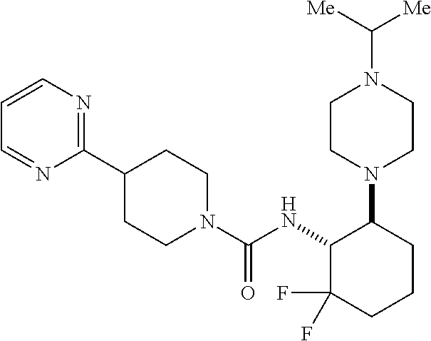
C1(C2CCN(C(NC3C(F)(F)CCCC3N3CCN(C([Me])[Me])CC3)=O)CC2)=NC=CC=N1
